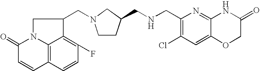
C12=C3C=CC(F)=C1C(CN1CCC(CNCC4=C(Cl)C=C5C(=N4)NC(=O)CO5)C1)CN2C(=O)C=C3
